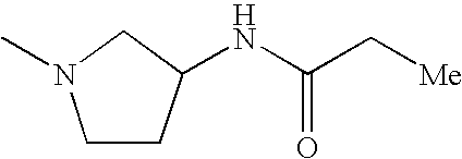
C1N(C)CCC1NC(C[Me])=O
